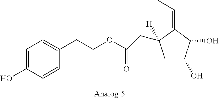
C1=C(O)C=CC(CCOC(=O)CC2([H])CC(O)C(O)C2=CC)=C1
